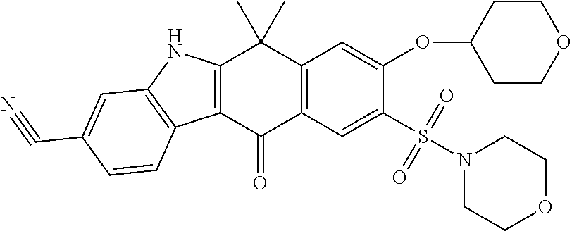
C12=C(C=C(S(=O)(=O)N3CCOCC3)C(OC3CCOCC3)=C1)C(=O)C1=C(C2(C)C)NC2=C1C=CC(C#N)=C2
